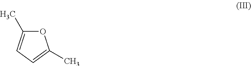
O1C(C)=CC=C1C
